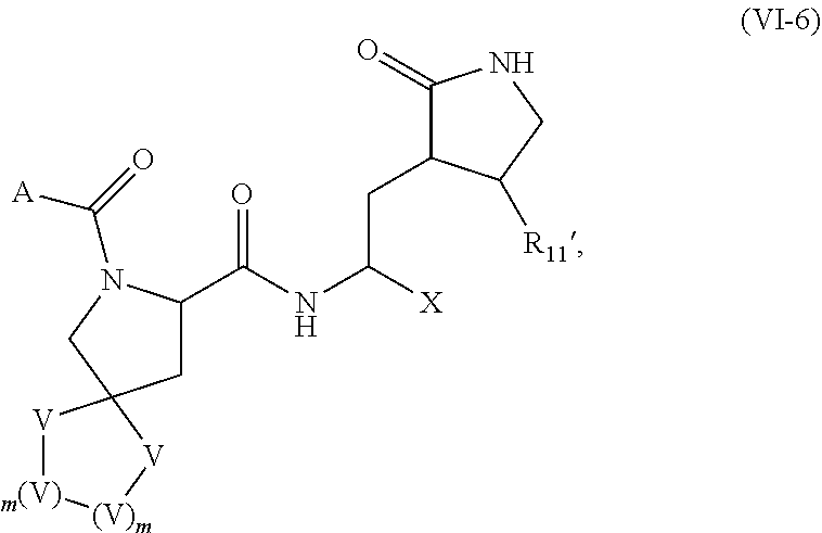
C1(C(NC(CC2C(=O)NCC2[R11])[X])=O)CC2(CN1C(=O)[A])[V][m(V)][(V)m][V]2
